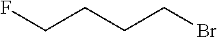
FCCCCBr
